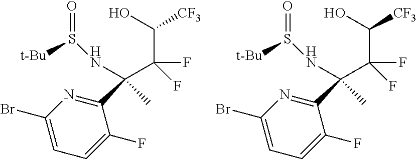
C1(Br)=CC=C(F)C(C(C)(NS(=O)[t-Bu])C(F)(F)C(O)[CF3])=N1.C1(Br)=CC=C(F)C(C(C)(NS(=O)[t-Bu])C(F)(F)C(O)[CF3])=N1
